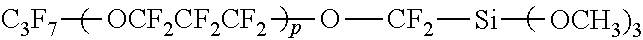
[C3F7][OCF2CF2CF2]O[CF2][Si][OCH3)3]
